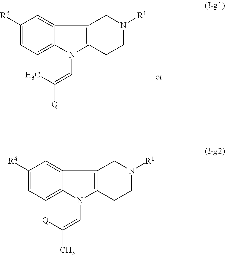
C1([R4])=CC=C2C(=C1)C1=C(N2C=C([Q])C)CCN([R1])C1.C1([R4])=CC=C2C(=C1)C1=C(N2C=C(C)[Q])CCN([R1])C1
